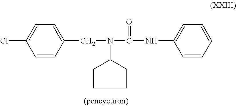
C1=CC(CN(C2CCCC2)C(=O)NC2=CC=CC=C2)=CC=C1Cl
